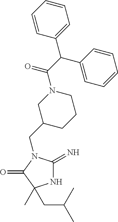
N1C(=N)N(CC2CCCN(C(C(C3=CC=CC=C3)C3=CC=CC=C3)=O)C2)C(=O)C1(CC(C)C)C
